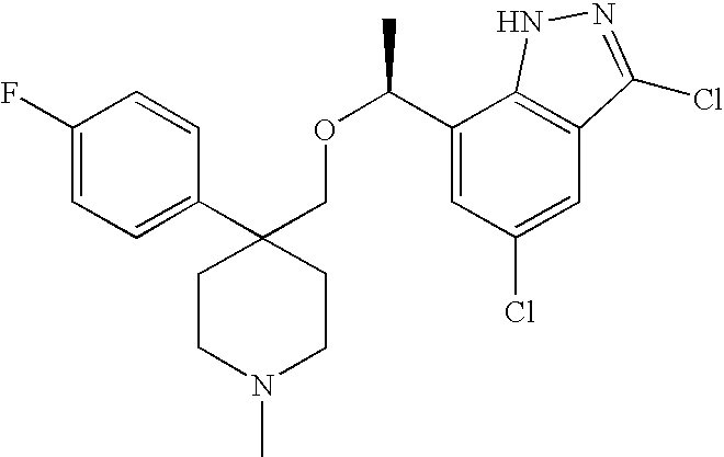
C1(C2(COC(C3=CC(Cl)=CC4=C3NN=C4Cl)C)CCN(C)CC2)=CC=C(F)C=C1
